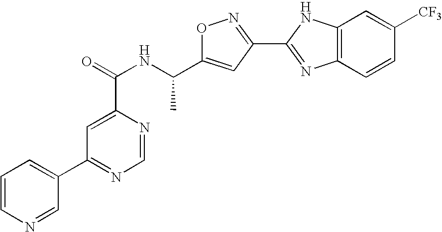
C1=CN=CC(C2=NC=NC(C(=O)NC(C3=CC(C4=NC5=C(N4)C=C([CF3])C=C5)=NO3)C)=C2)=C1
